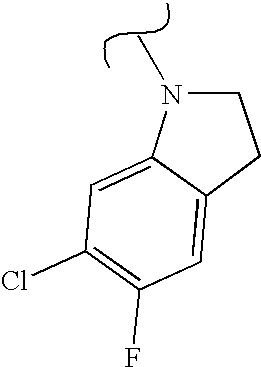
C12=CC(Cl)=C(F)C=C1CCN2C
